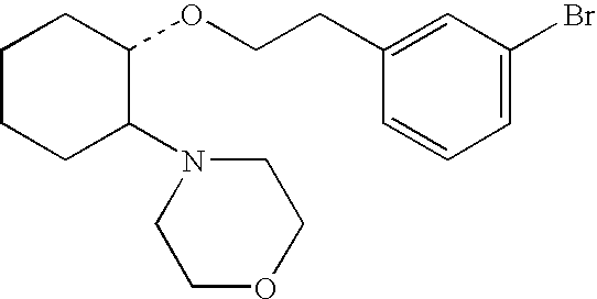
C1CCC(N2CCOCC2)C(OCCC2=CC(Br)=CC=C2)C1
